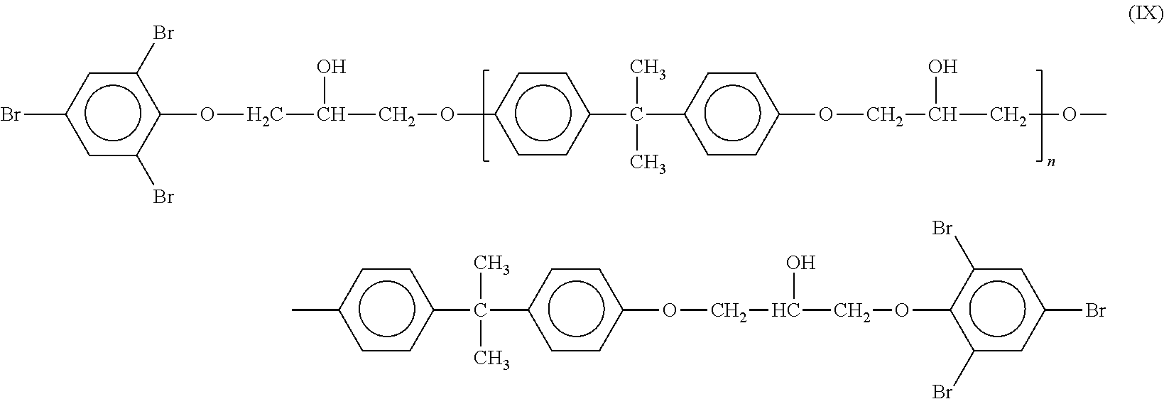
C(COc1ccc(C(C)(C)c2ccc(OCC(COC)O)cc2)cc1)(COc1c(Br)cc(Br)cc1Br)O.c1(C)ccc(C(C)(C)c2ccc(OCC(COc3c(Br)cc(Br)cc3Br)O)cc2)cc1
